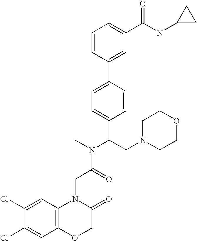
C1=C(Cl)C(Cl)=CC2=C1N(CC(N(C)C(C1=CC=C(C3=CC(C(NC4CC4)=O)=CC=C3)C=C1)CN1CCOCC1)=O)C(=O)CO2
